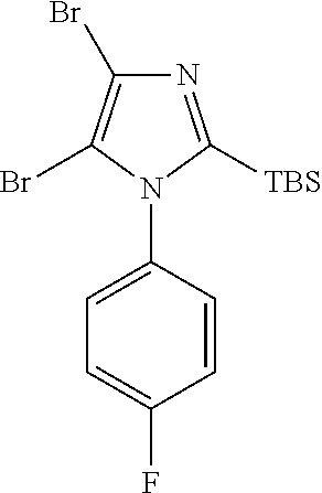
N1=C([TBS])N(C2=CC=C(F)C=C2)C(Br)=C1Br
